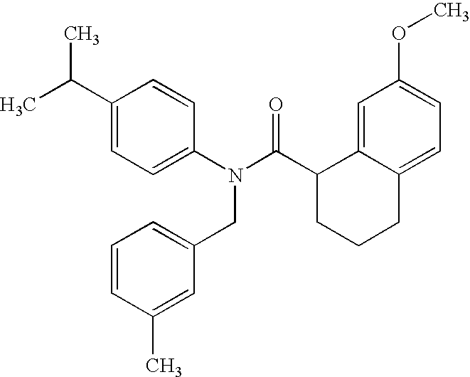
C1(C(C)C)=CC=C(N(C(C2CCCC3=CC=C(OC)C=C23)=O)CC2=CC=CC(C)=C2)C=C1
